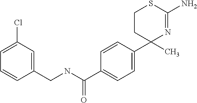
C1(C)(C2=CC=C(C(NCC3=CC(Cl)=CC=C3)=O)C=C2)N=C(N)SCC1
